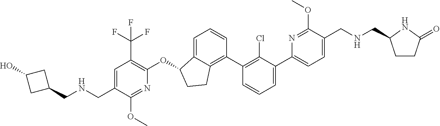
O(C1C2=CC=CC(C3=C(Cl)C(C4=CC=C(CNCC5CCC(=O)N5)C(OC)=N4)=CC=C3)=C2CC1)C1=C(C(F)(F)F)C=C(CNCC2CC(O)C2)C(OC)=N1
